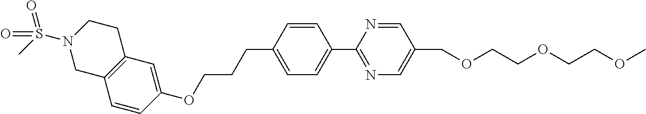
C1=CC(OCCCC2=CC=C(C3=NC=C(COCCOCCOC)C=N3)C=C2)=CC2=C1CN(S(C)(=O)=O)CC2
